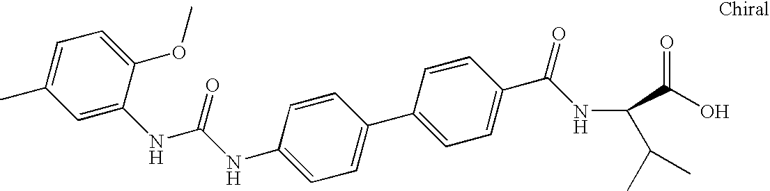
C1(NC(NC2=CC(C)=CC=C2OC)=O)=CC=C(C2=CC=C(C(=O)NC(C(O)=O)C(C)C)C=C2)C=C1
